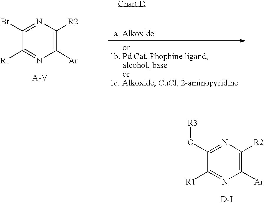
C1(Br)=NC([R2])=C([Ar])N=C1[R1].C1(O[R3])=NC([R2])=C([Ar])N=C1[R1].[D-I]
